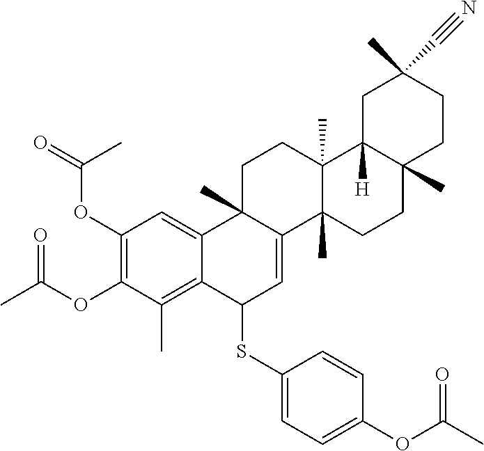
C1(OC(=O)C)=C(OC(C)=O)C(C)=C2C(=C1)C1(C)C(=CC2SC2=CC=C(OC(C)=O)C=C2)C2(C)C(C)(CC1)C1([H])C(C)(CC2)CCC(C)(C#N)C1
